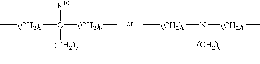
[(CH2)a](C([(CH2)b]C)([R10])[(CH2)c]C)C.[(CH2)a](N([(CH2)b]C)[(CH2)c]C)C
